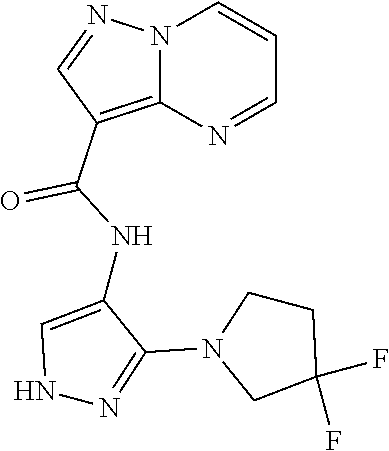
N12C(=C(C(NC3=CNN=C3N3CC(F)(F)CC3)=O)C=N1)N=CC=C2
